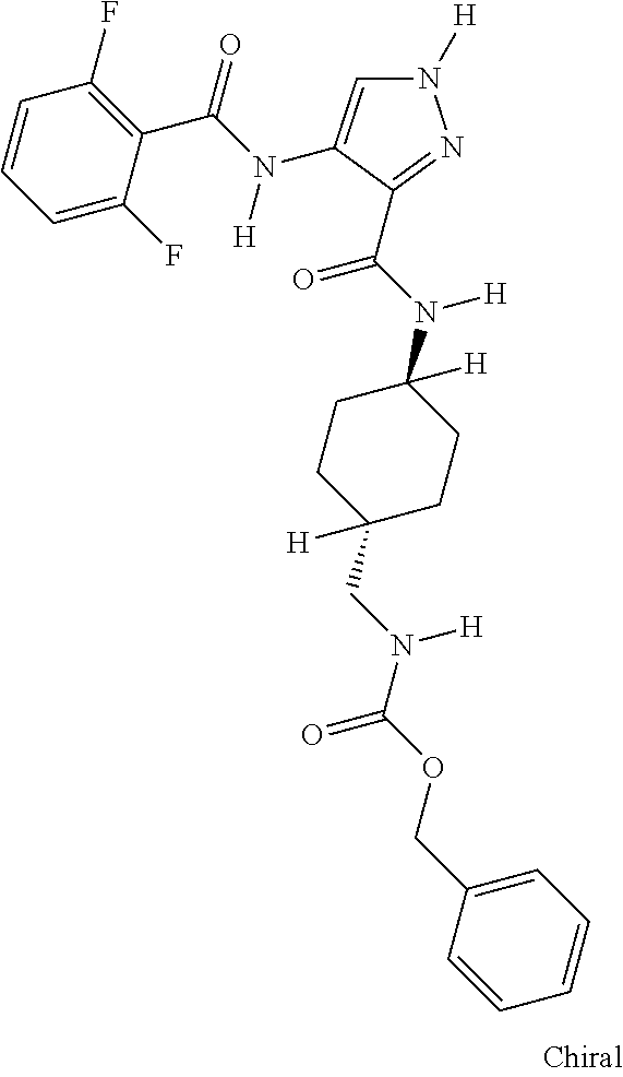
N1([H])C=C(N(C(C2=C(F)C=CC=C2F)=O)[H])C(C(N(C2([H])CCC(CN(C(OCC3=CC=CC=C3)=O)[H])([H])CC2)[H])=O)=N1
